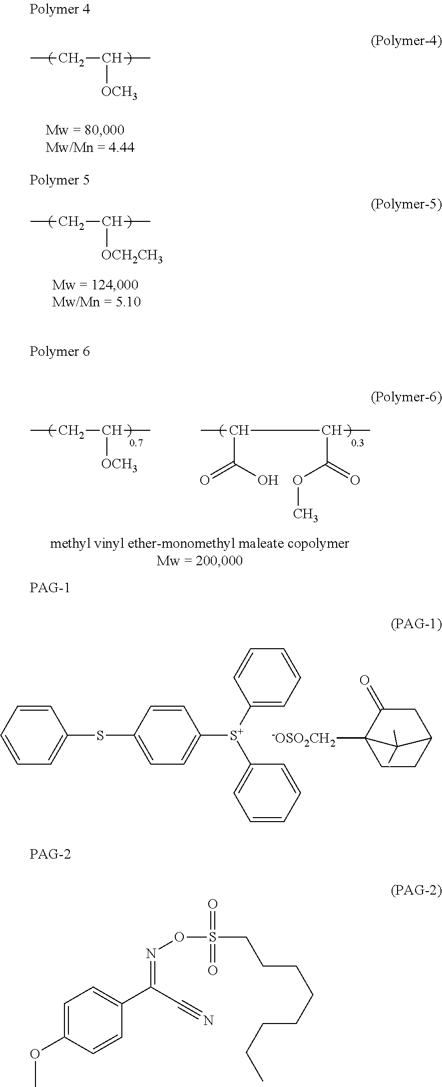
CCC(C)[OCH3].CCC(C)[OCH2CH3].CCC(C)[OCH3].CC(C(C)C(OC)=O)C(=O)O.C1=CC=CC=C1SC1=CC=C([S+](C2=CC=CC=C2)C2=CC=CC=C2)C=C1.C1CC2CC(=O)C1([-OSO2CH2])C2(C)C.C1=C(OC)C=CC(C(C#N)=NOS(CCCCCCCC)(=O)=O)=C1
